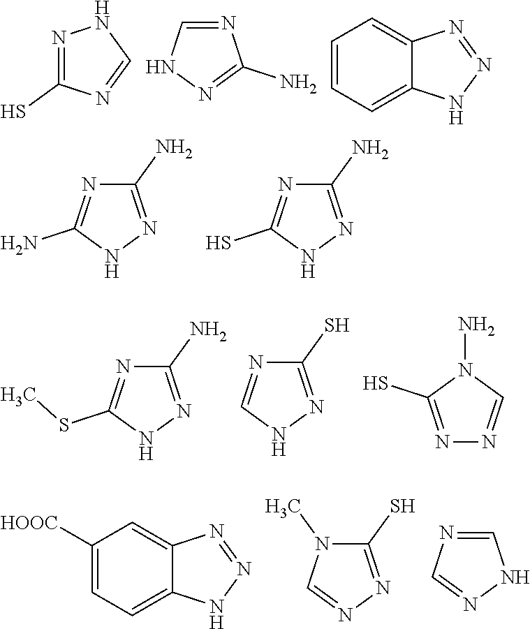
N1=C(S)N=CN1.N1=CNN=C1N.C1=CC=C2C(=C1)N=NN2.C1(N)=NNC(N)=N1.C1(N)=NNC(S)=N1.C1(N)=NNC(SC)=N1.C1(S)=NNC=N1.N1=C(S)N(N)C=N1.C1([HOOC])=CC=C2C(=C1)N=NN2.C1(S)=NN=CN1C.C1=NC=NN1
